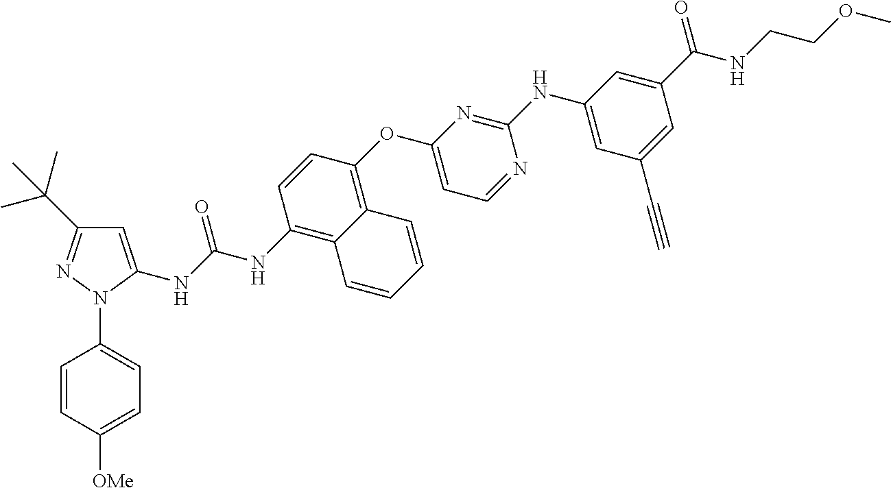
C1=C([OMe])C=CC(N2C(NC(NC3=C4C(=C(OC5=CC=NC(NC6=CC(C#C)=CC(C(=O)NCCOC)=C6)=N5)C=C3)C=CC=C4)=O)=CC(C(C)(C)C)=N2)=C1
